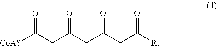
[CoAS]C(CC(CC(CC([R])=O)=O)=O)=O
